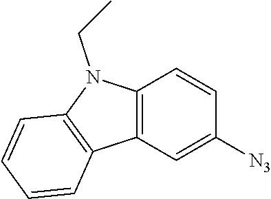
C12=C(N(CC)C3=C1C=CC=C3)C=CC([N3])=C2
